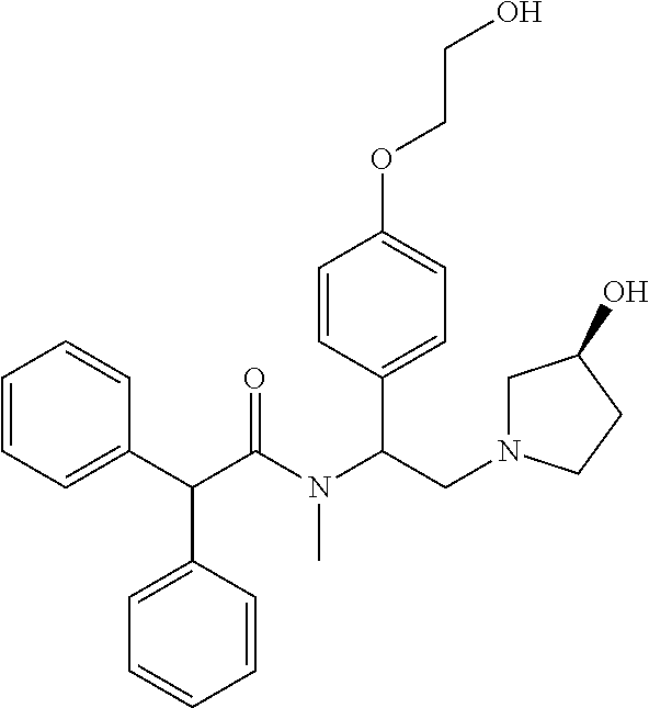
C1=CC=C(C(C(N(C(CN2CC(O)CC2)C2=CC=C(OCCO)C=C2)C)=O)C2=CC=CC=C2)C=C1
